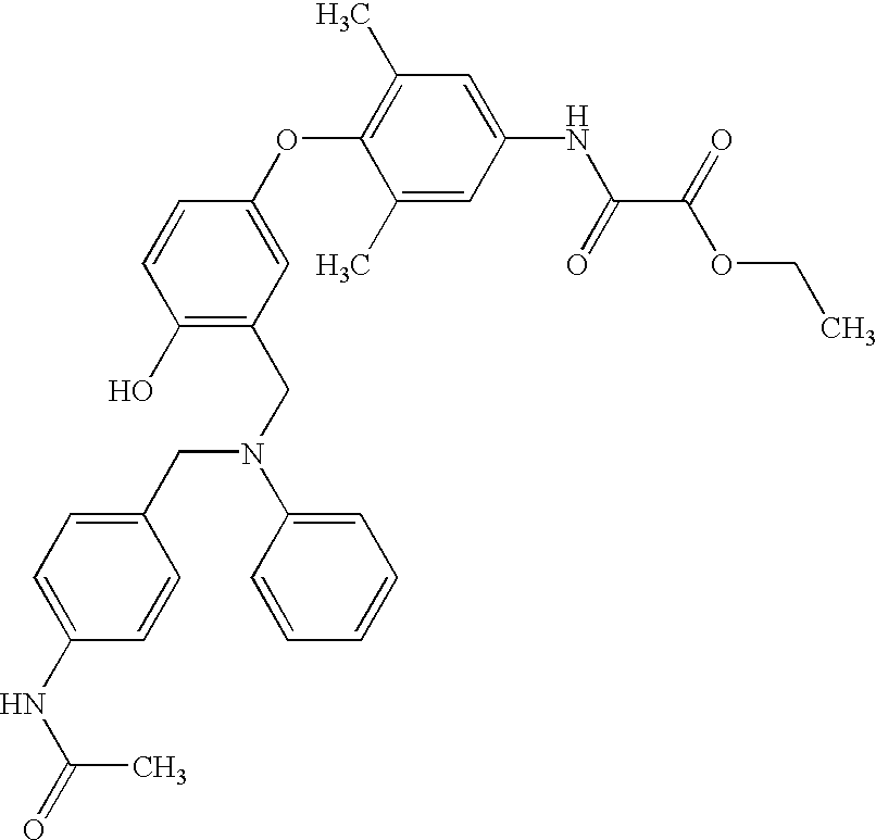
C1=CC(O)=C(CN(CC2=CC=C(NC(=O)C)C=C2)C2=CC=CC=C2)C=C1OC1=C(C)C=C(NC(C(OCC)=O)=O)C=C1C
